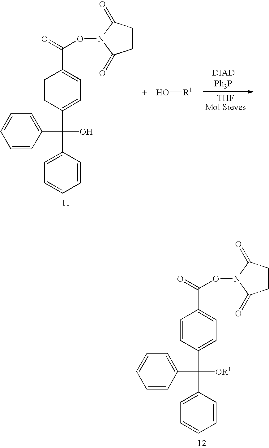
C1(C(C2=CC=CC=C2)([OR1])C2=CC=C(C(=O)ON3C(=O)CCC3=O)C=C2)=CC=CC=C1.C1(C(C2=CC=CC=C2)(O)C2=CC=C(C(=O)ON3C(=O)CCC3=O)C=C2)=CC=CC=C1.O[R1]
